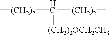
C([(CH2)2]C)([(CH2)2]C)[(CH2)2OCH2CH3]
